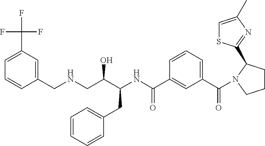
FC(C1=CC=CC(CNCC(C(NC(C2=CC(C(=O)N3CCCC3C3=NC(C)=CS3)=CC=C2)=O)CC2=CC=CC=C2)O)=C1)(F)F
